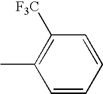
C1=CC=CC([F3C])=C1C
